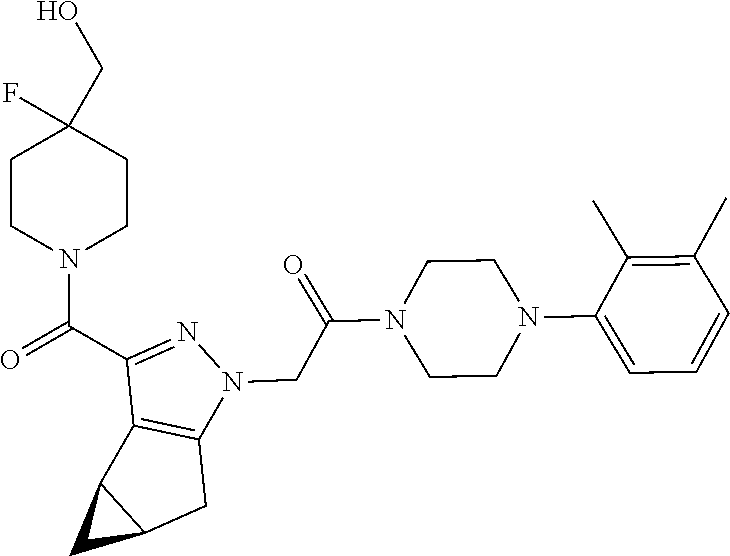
O=C(C1=NN(CC(=O)N2CCN(C3=CC=CC(C)=C3C)CC2)C2=C1C1C(C2)C1)N1CCC(F)(CO)CC1
